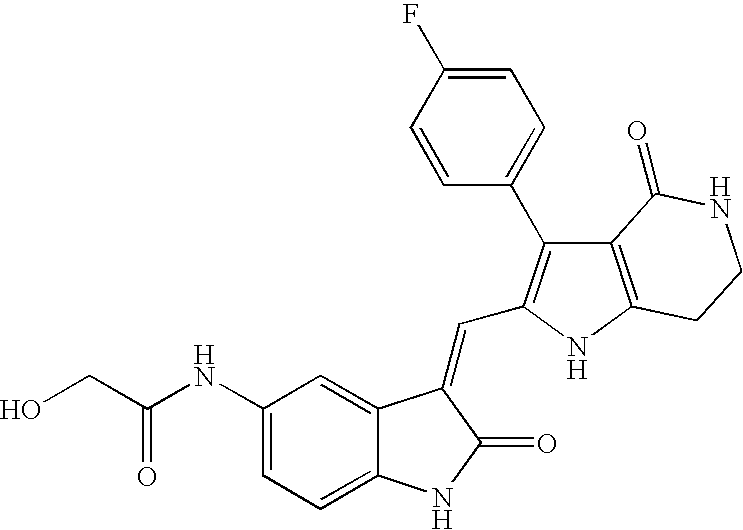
C1=C(NC(CO)=O)C=C2C(=C1)NC(=O)C2=CC1=C(C2=CC=C(F)C=C2)C2=C(N1)CCNC2=O
